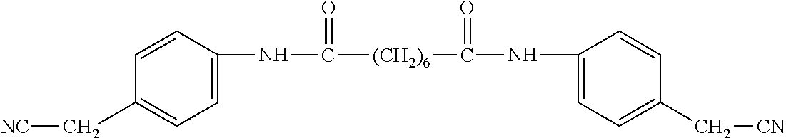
C1=CC(NC([(CH2)6]C(NC2=CC=C(C[CN])C=C2)=O)=O)=CC=C1C[NC]
